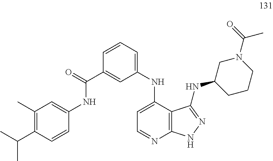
C1(C)=C(C(C)C)C=CC(NC(C2=CC(NC3=CC=NC4=C3C(NC3CCCN(C(=O)C)C3)=NN4)=CC=C2)=O)=C1
